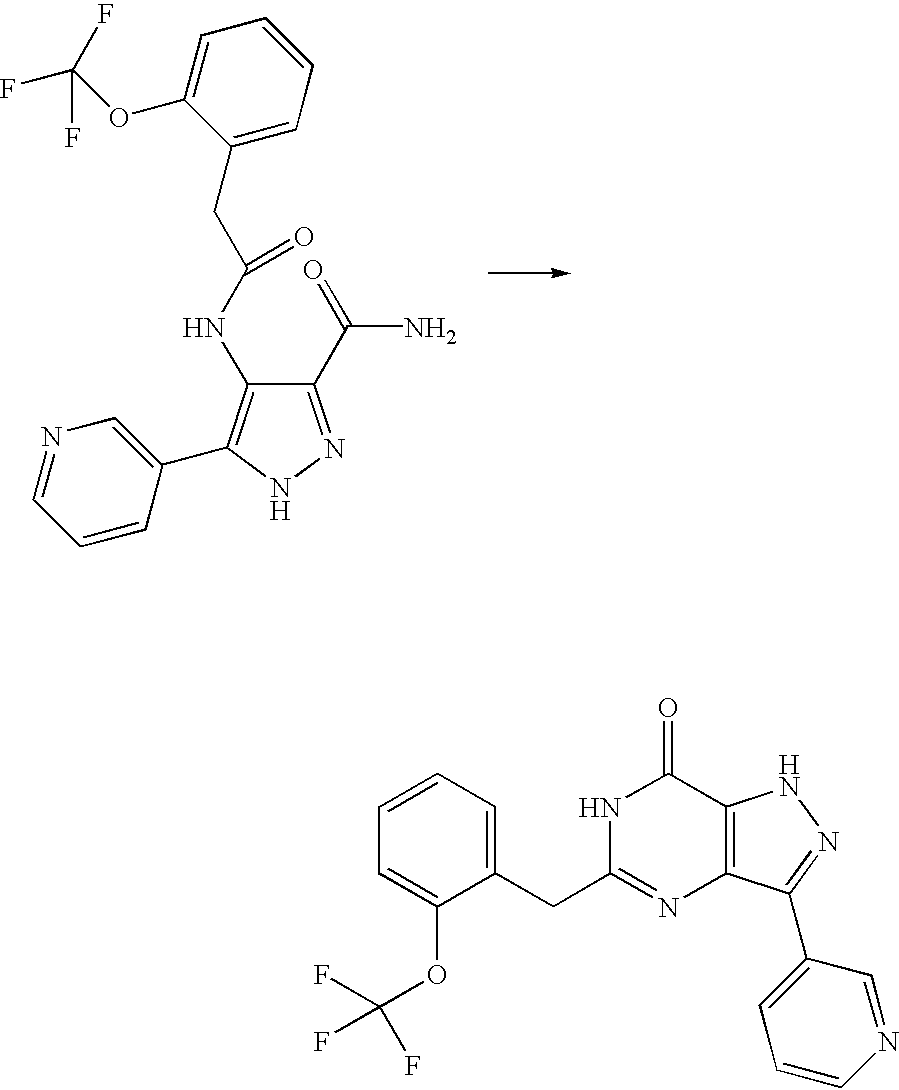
C1=CC=C(CC2=NC3=C(C(=O)N2)NN=C3C2=CC=CN=C2)C(OC(F)(F)F)=C1.C1(C(=O)N)=NNC(C2=CN=CC=C2)=C1NC(CC1=CC=CC=C1OC(F)(F)F)=O
